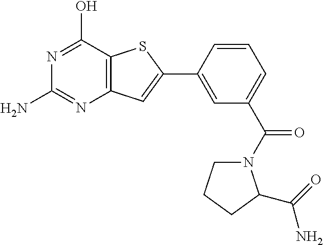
C1(N)=NC2=C(C(O)=N1)SC(C1=CC(C(N3CCCC3C(=O)N)=O)=CC=C1)=C2
